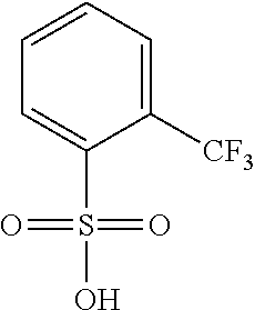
C1=C(S(=O)(=O)O)C([CF3])=CC=C1
